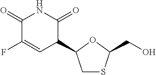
C1SC(CO)OC1C1C(=O)NC(=O)C(F)=C1
